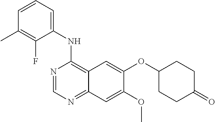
N1=CN=C2C(=C1NC1=CC=CC(C)=C1F)C=C(OC1CCC(=O)CC1)C(OC)=C2
